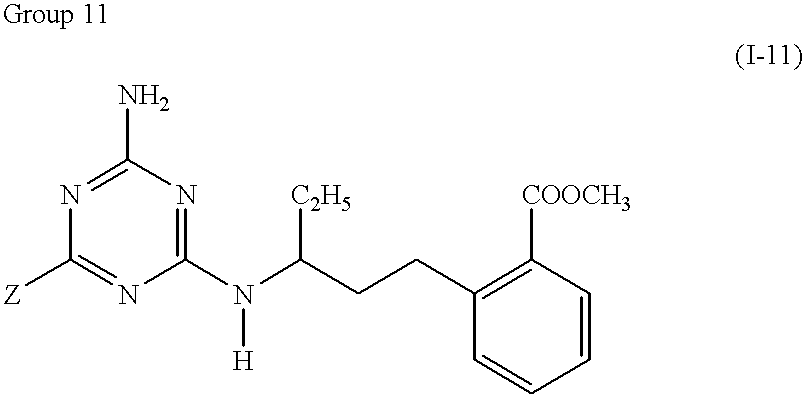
C1(N)=NC([Z])=NC(N(C(CCC2=C([COOCH3])C=CC=C2)[C2H5])[H])=N1
